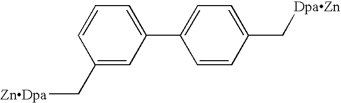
C1(C[ZnDpa])=CC(C2=CC=C(C[DpaZn])C=C2)=CC=C1
